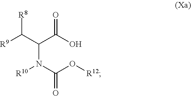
[R9]C(C(C(O)=O)N(C(O[R12])=O)[R10])[R8]
